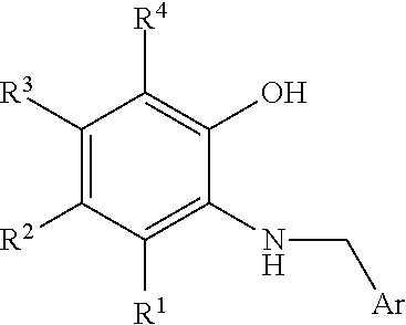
C1([R3])=C([R2])C([R1])=C(NC[Ar])C(O)=C1[R4]
